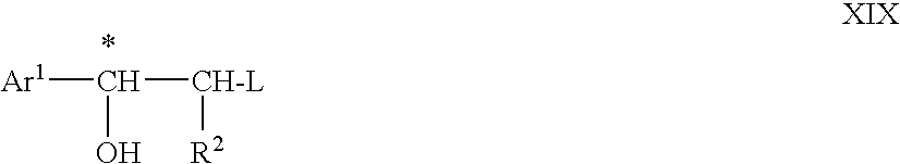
[Ar1]C([CH-L][R2])O
